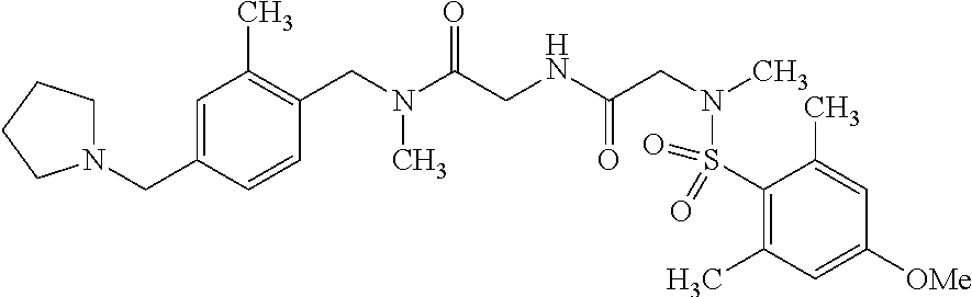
C1=C(CN2CCCC2)C=CC(CN(C(CNC(CN(C)S(=O)(=O)C2=C(C)C=C([OMe])C=C2C)=O)=O)C)=C1C
